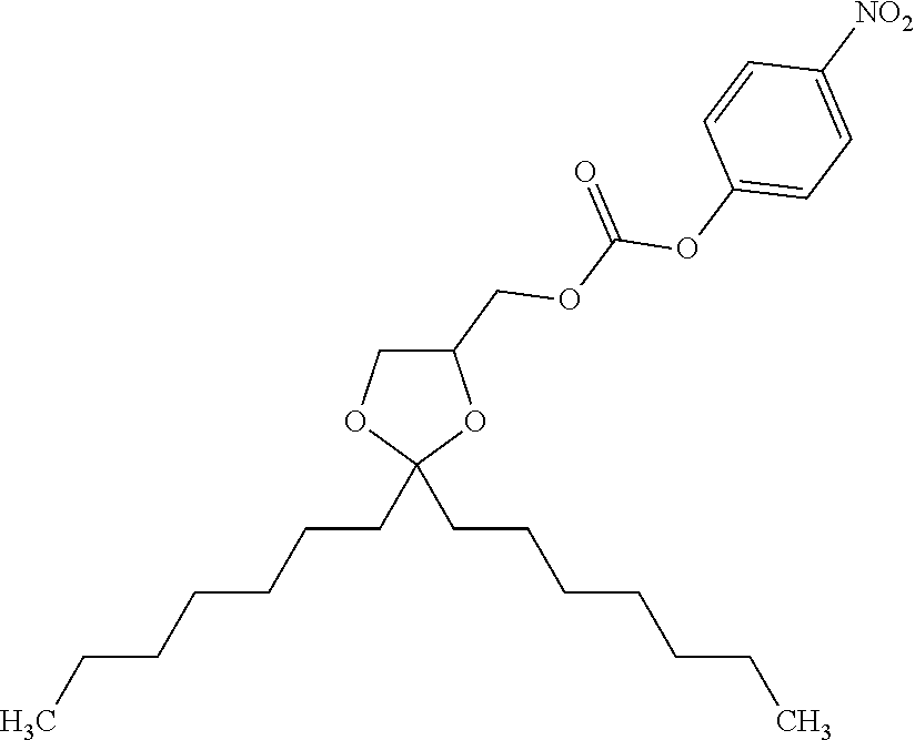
C1(COC(=O)OC2=CC=C([NO2])C=C2)COC(CCCCCCC)(CCCCCCC)O1
